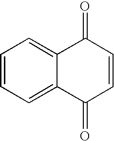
C1=CC=C2C(=C1)C(=O)C=CC2=O
